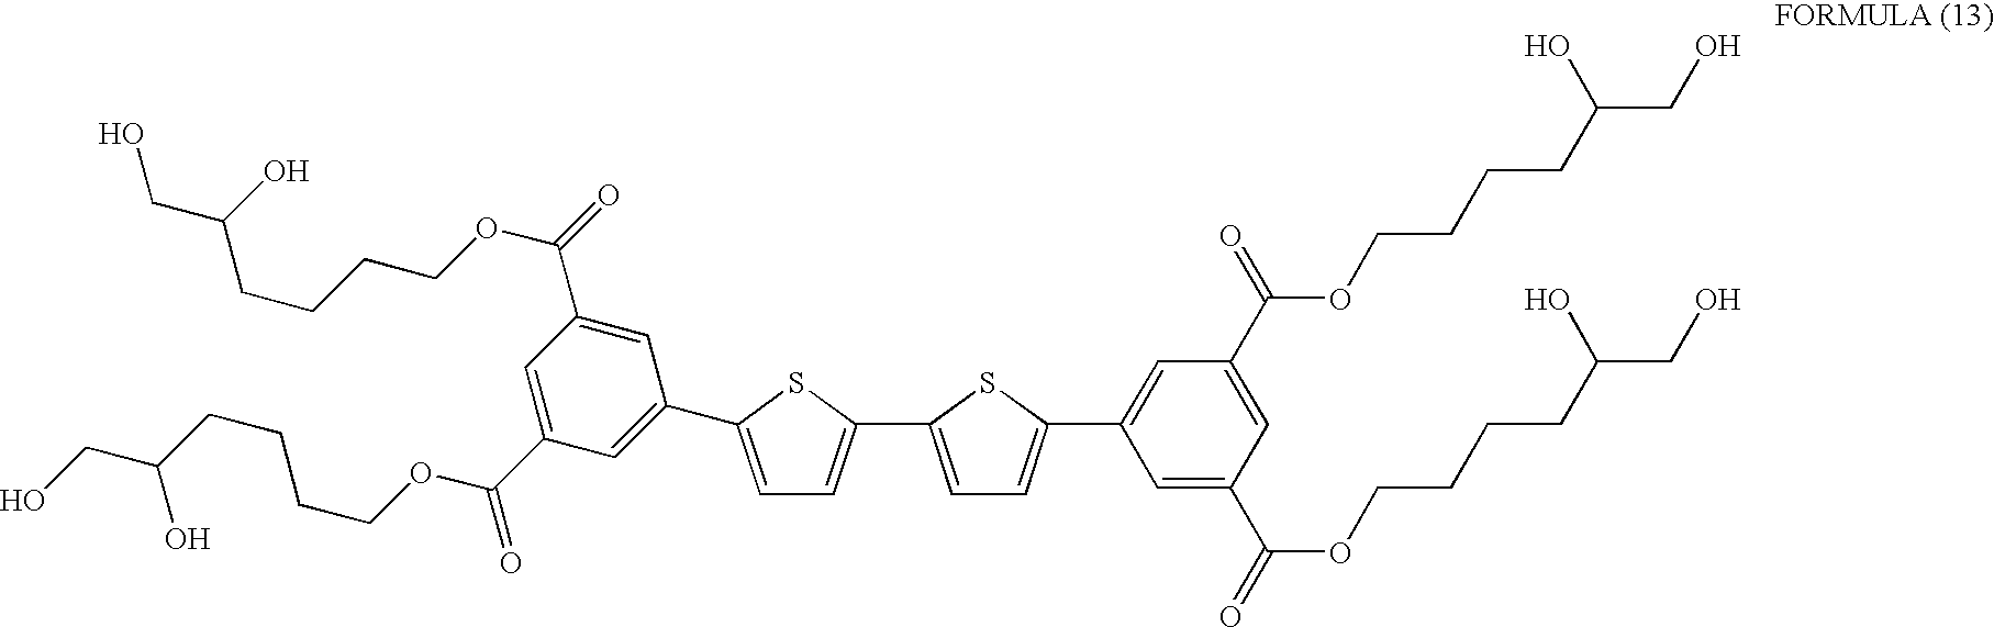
C1=C(C(=O)OCCCCC(CO)O)C=C(C(=O)OCCCCC(CO)O)C=C1C1=CC=C(C2=CC=C(C3=CC(C(=O)OCCCCC(CO)O)=CC(C(OCCCCC(CO)O)=O)=C3)S2)S1
